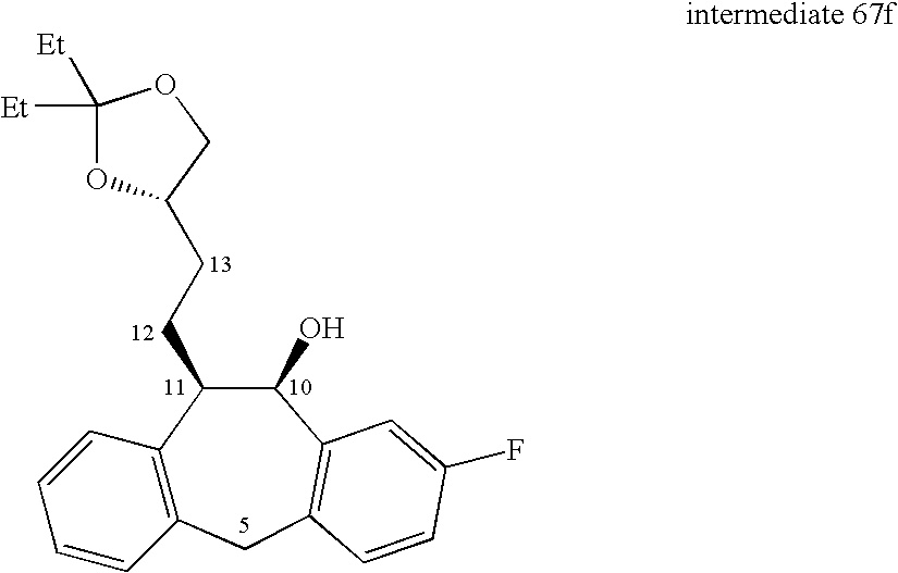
C12=C(CC3=C(C(O)C1CCC1OC([Et])([Et])OC1)C=C(F)C=C3)C=CC=C2
